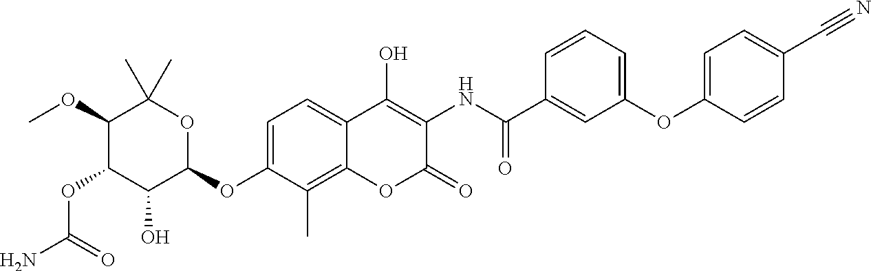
NC(=O)OC1C(O)C(OC2=CC=C3C(=C2C)OC(=O)C(NC(=O)C2=CC(OC4=CC=C(C#N)C=C4)=CC=C2)=C3O)OC(C)(C)C1OC
